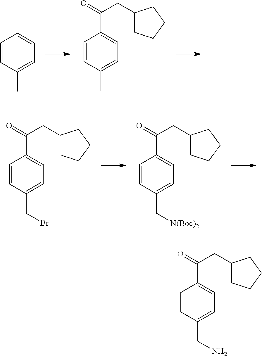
C1=CC(C)=CC=C1.C1=CC(C)=CC=C1C(=O)CC1CCCC1.C1=CC(CBr)=CC=C1C(=O)CC1CCCC1.C1=CC(C[N(Boc)2])=CC=C1C(=O)CC1CCCC1.C1=CC(CN)=CC=C1C(=O)CC1CCCC1
